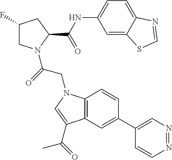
C1(F)CN(C(=O)CN2C3=C(C=C(C4=CN=NC=C4)C=C3)C(C(C)=O)=C2)C(C(NC2=CC=C3C(=C2)SC=N3)=O)C1
